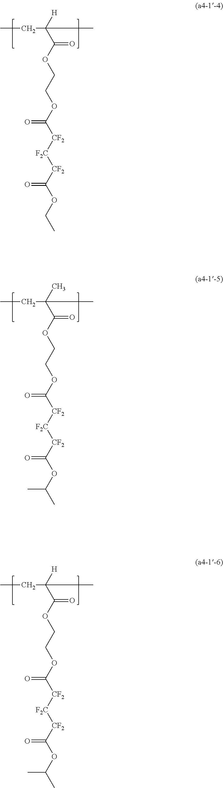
C(=O)(OCCOC([CF2][F2C][CF2]C(OCC)=O)=O)C([H])(C)CC.C(=O)(OCCOC([CF2][F2C][CF2]C(OC(C)C)=O)=O)C(C)(C)CC.C(=O)(OCCOC([CF2][F2C][CF2]C(OC(C)C)=O)=O)C([H])(C)CC
